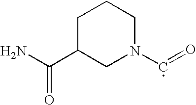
C1C(C(=O)N)CN(C=O)CC1
